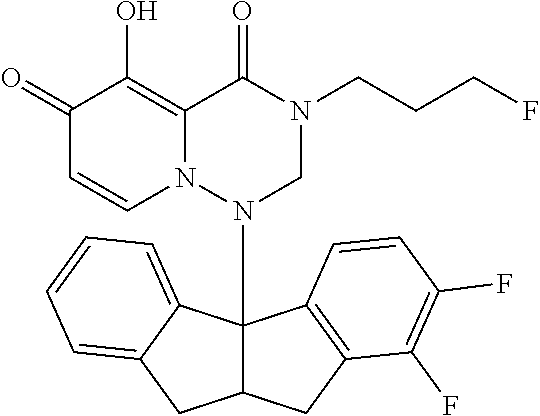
C1(=O)C=CN2C(=C1O)C(=O)N(CCCF)CN2C12C(CC3=C1C=CC(F)=C3F)CC1=CC=CC=C21
